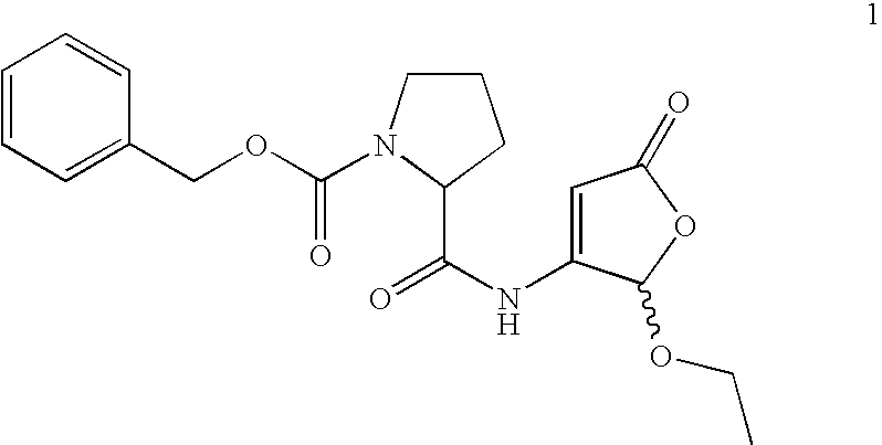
C1=CC=C(COC(N2CCCC2C(NC2=CC(=O)OC2OCC)=O)=O)C=C1
